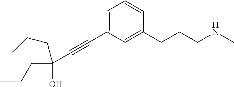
C1=C(C#CC(O)(CCC)CCC)C=C(CCCNC)C=C1
